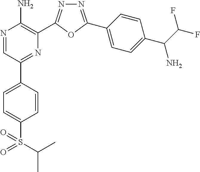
N1=C(C2=CC=C(C(N)C(F)F)C=C2)OC(C2=C(N)N=CC(C3=CC=C(S(C(C)C)(=O)=O)C=C3)=N2)=N1
